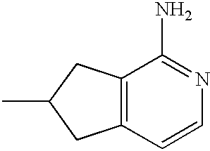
C12=C(C=CN=C1N)CC(C)C2
